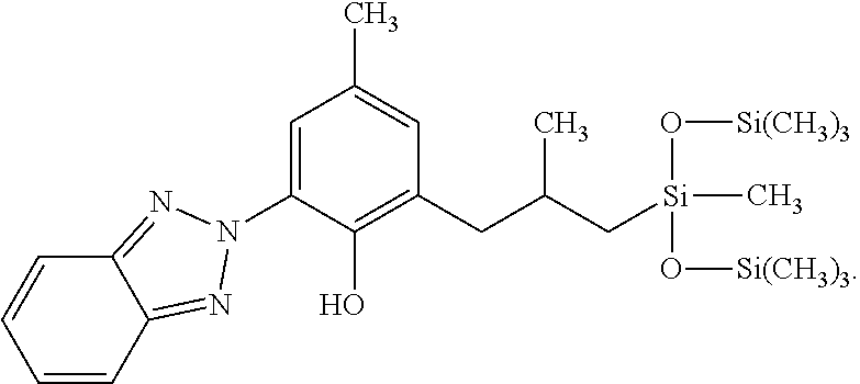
C1=CC=CC2=NN(C3=CC(C)=CC(CC(C[Si](O[Si(CH3)3])(O[Si(CH3)3])C)C)=C3O)N=C12
